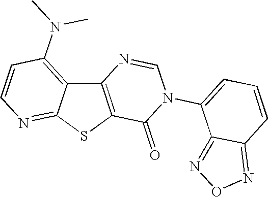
C12=C(SC3=NC=CC(N(C)C)=C13)C(=O)N(C1=CC=CC3=NON=C13)C=N2
